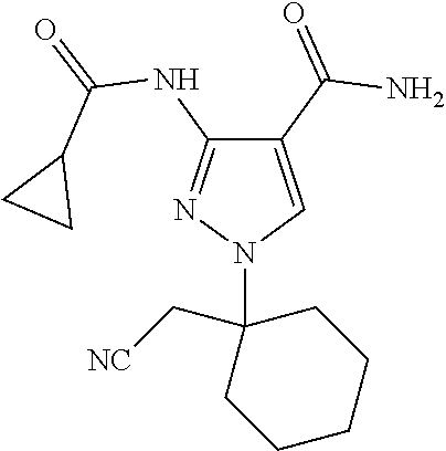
C1(C(=O)N)=CN(C2(C[NC])CCCCC2)N=C1NC(=O)C1CC1
